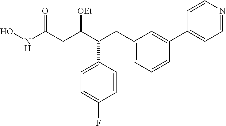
ONC(CC(C(CC1=CC=CC(C2=CC=NC=C2)=C1)C1=CC=C(F)C=C1)[OEt])=O
